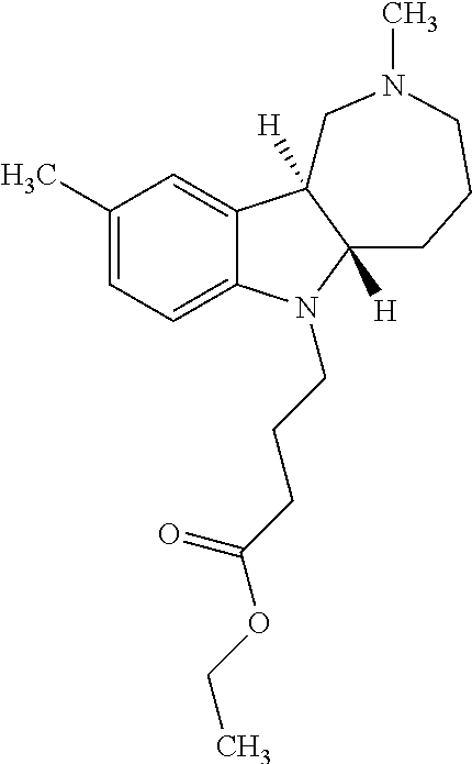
C1(C)=CC=C2C(=C1)C1([H])C([H])(N2CCCC(OCC)=O)CCCN(C)C1
